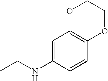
C1=C(NCC)C=CC2=C1OCCO2
